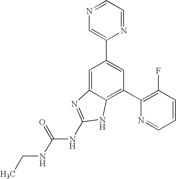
C1=C2C(=C(C3=C(F)C=CC=N3)C=C1C1=CN=CC=N1)NC(NC(NCC)=O)=N2
